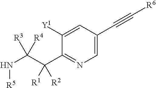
N(C(C(C1=NC=C(C#C[R6])C=C1[Y1])([R1])[R2])([R3])[R4])[R5]
